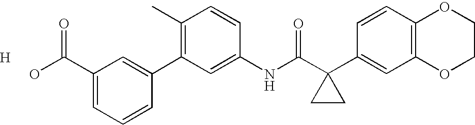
C1(C2=CC(C(O)=O)=CC=C2)=C(C)C=CC(NC(C2(C3=CC4=C(C=C3)OCCO4)CC2)=O)=C1.[H]
